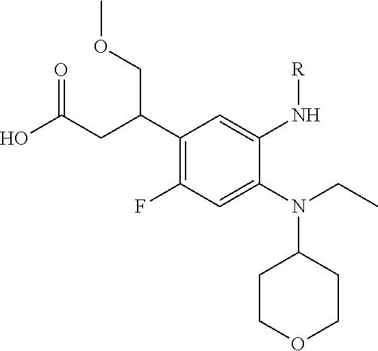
C1(C(CC(O)=O)COC)=C(F)C=C(N(CC)C2CCOCC2)C(N[R])=C1
